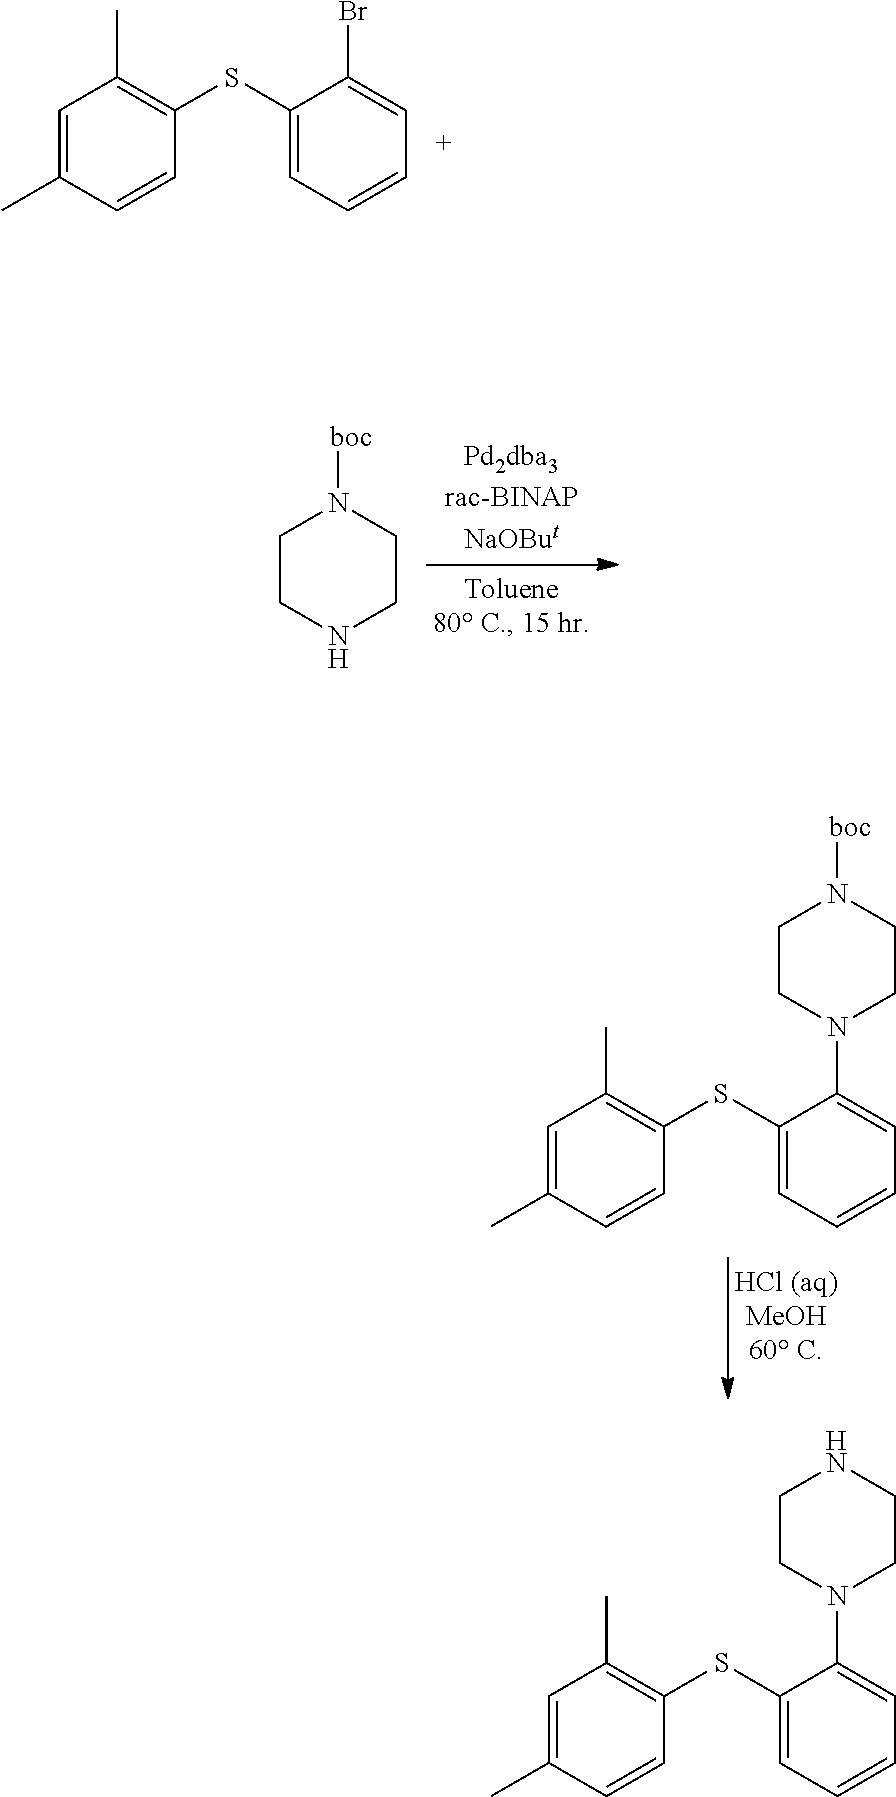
C1=C(C)C=CC(SC2=CC=CC=C2Br)=C1C.C1CNCCN1[boc].C1=C(C)C=CC(SC2=CC=CC=C2N2CCN([boc])CC2)=C1C.C1=C(C)C=CC(SC2=CC=CC=C2N2CCNCC2)=C1C
